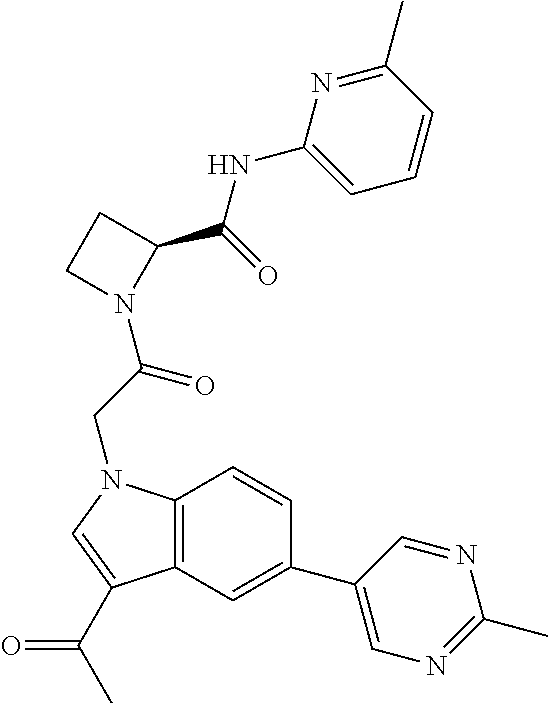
C12=C(N(CC(=O)N3C(C(NC4=CC=CC(C)=N4)=O)CC3)C=C1C(C)=O)C=CC(C1=CN=C(C)N=C1)=C2
